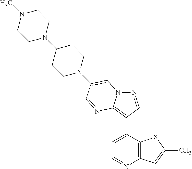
N1=CC(C2=CC=NC3=C2SC(C)=C3)=C2N1C=C(N1CCC(N3CCN(C)CC3)CC1)C=N2
